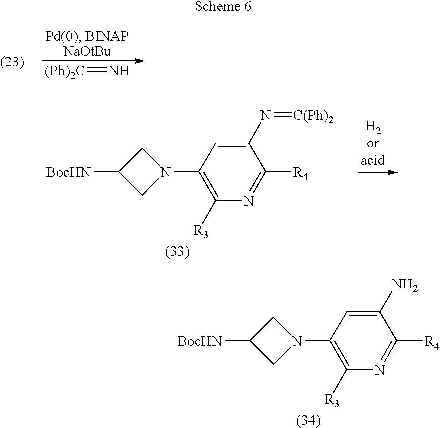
[(Ph)2C]=N.C1(N2CC([BocHN])C2)=C([R3])N=C([R4])C(N=[C(Ph)2])=C1.C1(N2CC([BocHN])C2)=C([R3])N=C([R4])C(N)=C1
